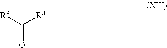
[R9]C([R8])=O
